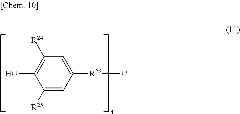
C1(O)=C([R24])C=C([R26]C)C=C1[R25]
